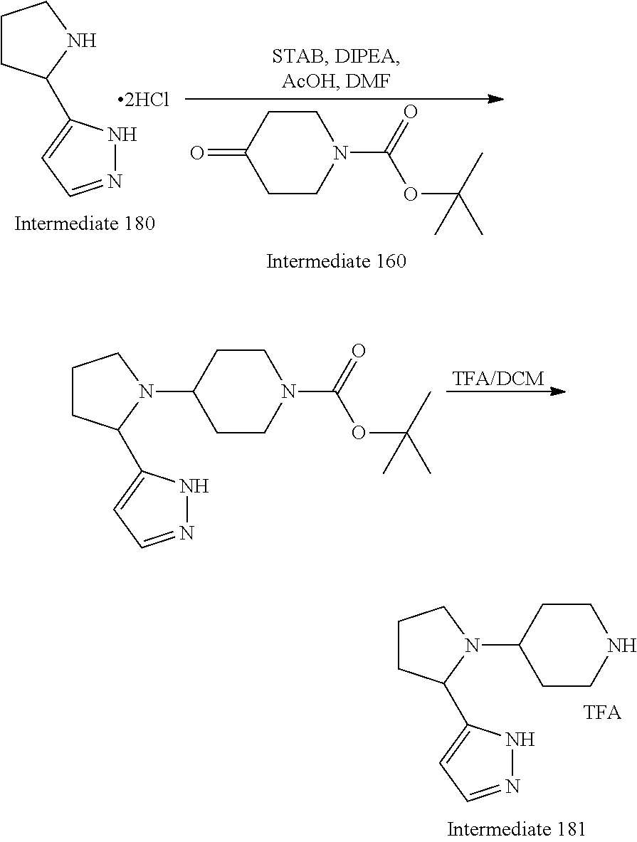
C1CC(C2=CC=NN2)N(C2CCN(C(=O)OC(C)(C)C)CC2)C1.[TFA/DCM].N1=CC=C(C2CCCN2)N1.[2HCl].O=C1CCN(C(=O)OC(C)(C)C)CC1.C1CC(C2=CC=NN2)N(C2CCNCC2)C1
